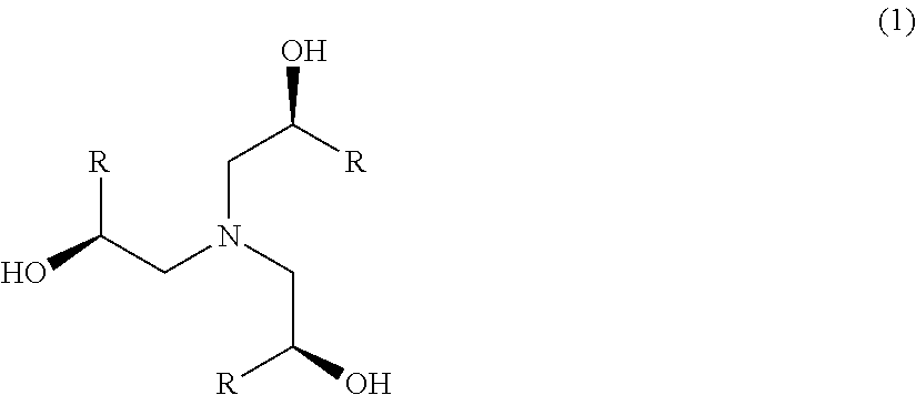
OC(CN(CC(O)[R])CC(O)[R])[R]
